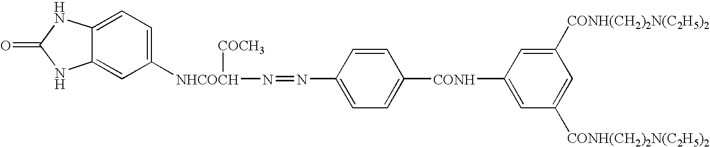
C12=CC=C([NHCOCH]([COCH3])N=NC3=CC=C([CONH]C4=CC([CONH(CH2)2N(C2H5)2])=CC([CONH(CH2)2N(C2H5)2])=C4)C=C3)C=C1NC(=O)N2
